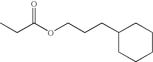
C(CCOC(CC)=O)C1CCCCC1
